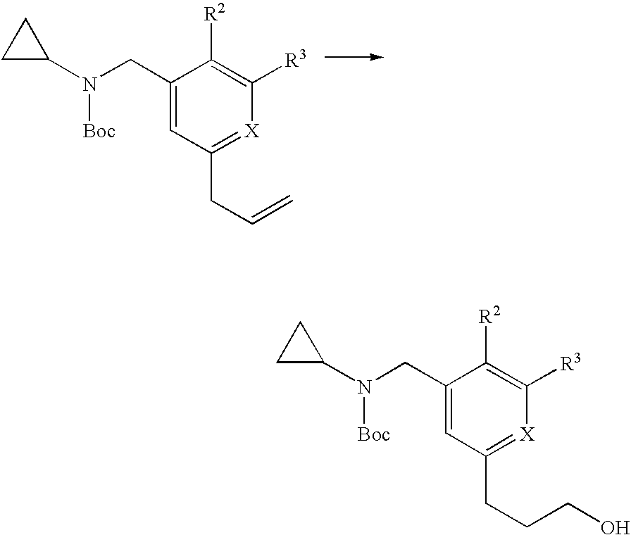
C1(CN(C2CC2)[Boc])=CC(CC=C)=[X]C([R3])=C1[R2].C1(CN(C2CC2)[Boc])=CC(CCCO)=[X]C([R3])=C1[R2]
